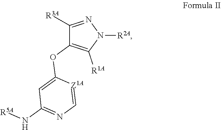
C1([R3A])=NN([R2A])C([R1A])=C1OC1=CC(N[R5A])=NC=[Z1A]1
